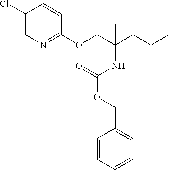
C1(Cl)=CN=C(OCC(CC(C)C)(C)NC(OCC2=CC=CC=C2)=O)C=C1
